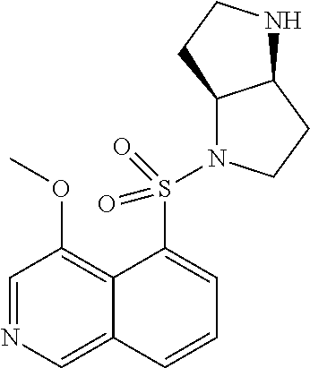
C1=NC=C2C(=C1OC)C(S(N1C3C(CC1)NCC3)(=O)=O)=CC=C2
